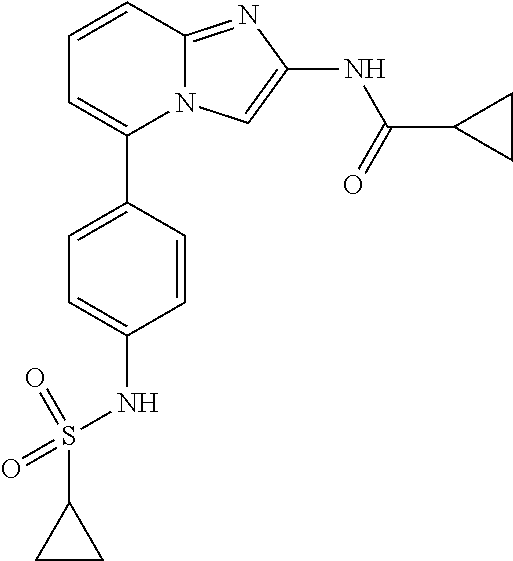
C1=CC(C2=CC=CC3=NC(NC(=O)C4CC4)=CN23)=CC=C1NS(C1CC1)(=O)=O
